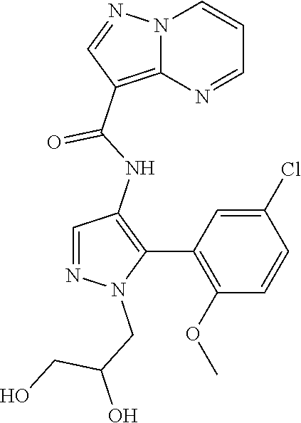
N12C(=C(C(NC3=C(C4=C(OC)C=CC(Cl)=C4)N(CC(O)CO)N=C3)=O)C=N1)N=CC=C2
